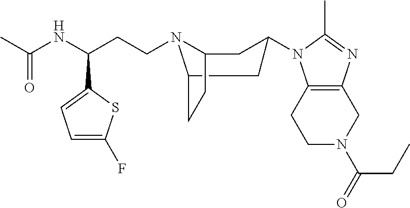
C1N(C(CC)=O)CC2=C(C1)N(C1CC3N(CCC(C4=CC=C(F)S4)NC(C)=O)C(CC3)C1)C(C)=N2
